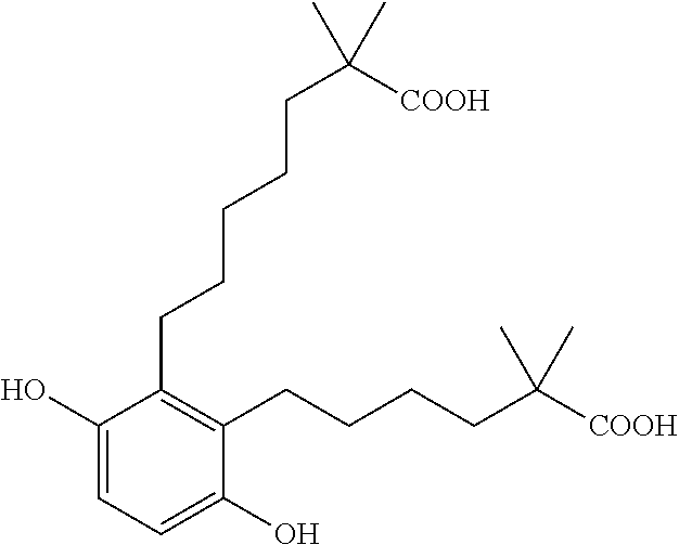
C1(O)=CC=C(O)C(CCCCC([COOH])(C)C)=C1CCCCCC(C)([COOH])C
